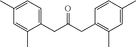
C1(CC(CC2=C(C)C=C(C)C=C2)=O)=CC=C(C)C=C1C
